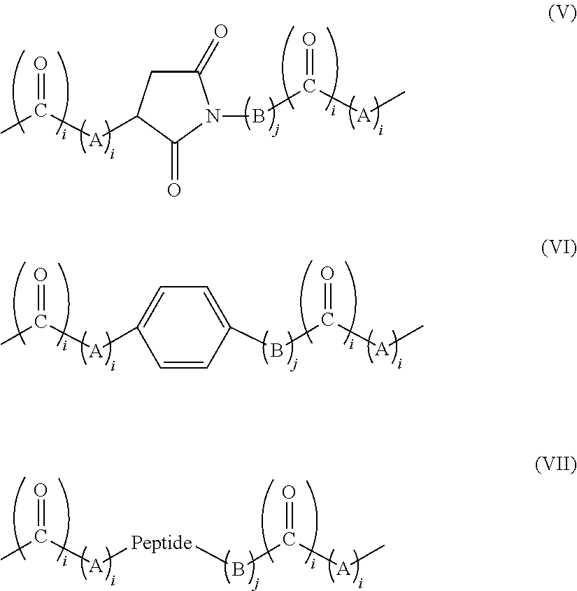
O=C([A]C1=CC=C(BC([A]C)=O)C=C1)C.O=C([A][Peptide]BC([A]C)=O)C.O=C([A]C1CC(=O)N(BC([A]C)=O)C1=O)C
